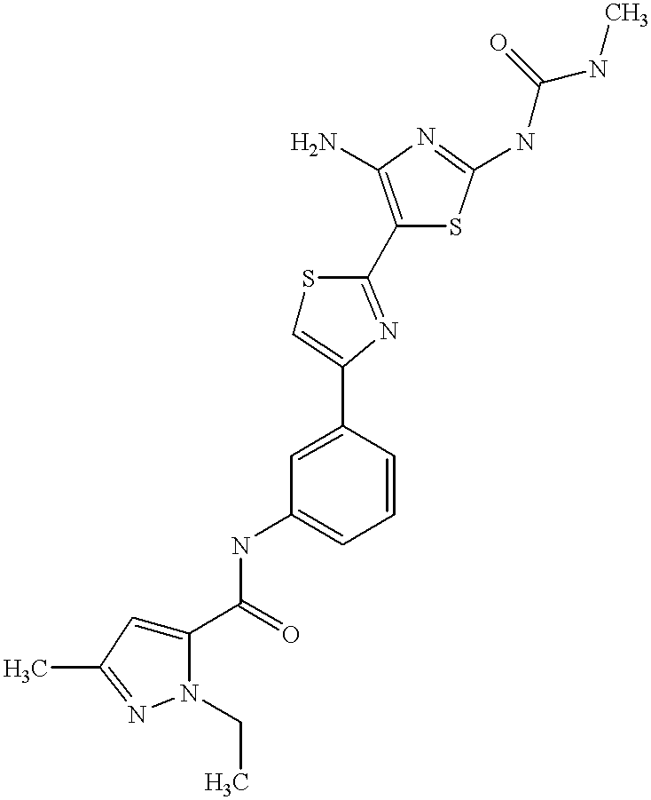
C1(C(=O)NC2=CC=CC(C3=CSC(C4=C(N)N=C(NC(NC)=O)S4)=N3)=C2)=CC(C)=NN1CC
